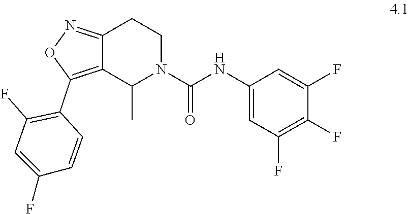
C1(NC(N2C(C)C3=C(C4=C(F)C=C(F)C=C4)ON=C3CC2)=O)=CC(F)=C(F)C(F)=C1
